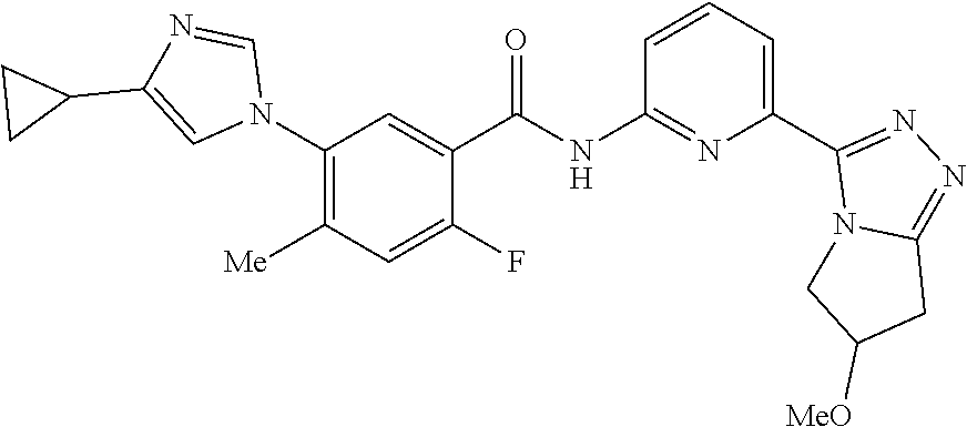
C1(N2C=NC(C3CC3)=C2)=C([Me])C=C(F)C(C(NC2=NC(C3=NN=C4N3CC([MeO])C4)=CC=C2)=O)=C1
